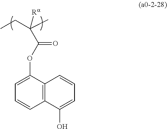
C(CC)(C)([Ra])C(OC1=CC=CC2=C1C=CC=C2O)=O
